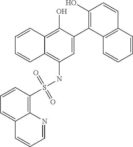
C1=C(C2=C(O)C=CC3=C2C=CC=C3)C(O)=C2C(=C1NS(C1=C3C(=CC=C1)C=CC=N3)(=O)=O)C=CC=C2
